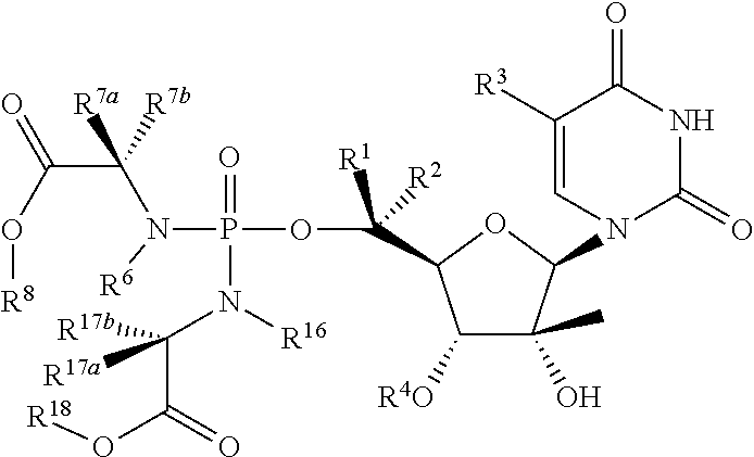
C1([R4O])C(O)(C)C(N2C(=O)NC(=O)C([R3])=C2)OC1C(OP(N([R6])C(C(O[R8])=O)([R7a])[R7b])(=O)N(C(C(=O)O[R18])([R17a])[R17b])[R16])([R1])[R2]
